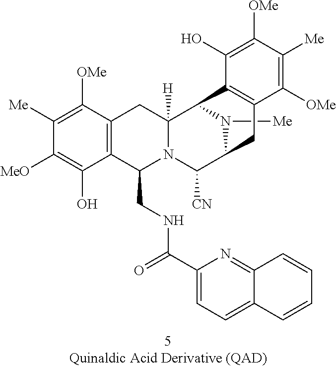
[Me]N1C2C([CN])N3C(CNC(C4=CC=C5C(=N4)C=CC=C5)=O)C4=C(C([OMe])=C([Me])C([MeO])=C4O)CC3([H])C1C1=C(C2)C([OMe])=C([Me])C([OMe])=C1O
